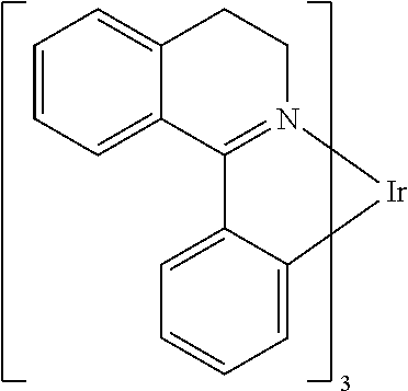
C12=CC=CC=C1C1=N(CC2)[Ir]C2=CC=CC=C12
